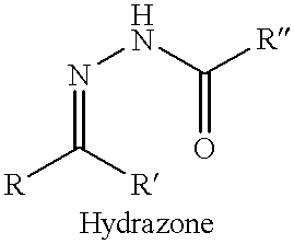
N(=C([R])[R])NC([R])=O
